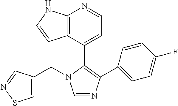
C1=NC(C2=CC=C(F)C=C2)=C(C2=CC=NC3=C2C=CN3)N1CC1=CSN=C1
